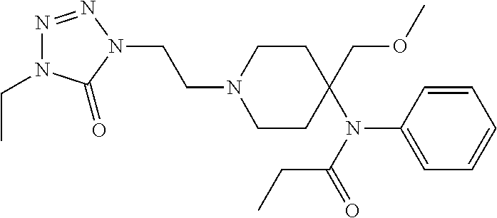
N1(CCN2CCC(N(C3=CC=CC=C3)C(=O)CC)(COC)CC2)N=NN(CC)C1=O
